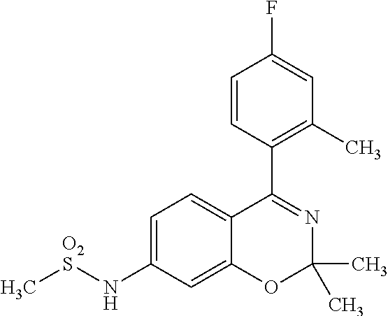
C1=CC(C2=NC(C)(C)OC3=CC(N[O2S]C)=CC=C23)=C(C)C=C1F
